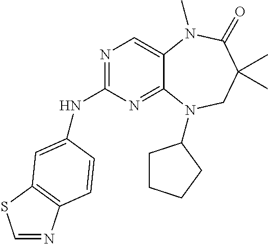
N1=C(NC2=CC3=C(N=CS3)C=C2)N=C2C(=C1)N(C)C(=O)C(C)(C)CN2C1CCCC1
